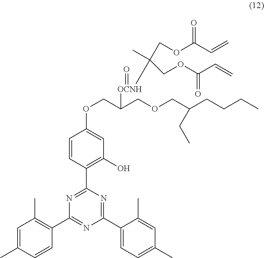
C1=C(C)C=CC(C2=NC(C3=CC=C(C)C=C3C)=NC(C3=C(O)C=C(OCC(COCC(CCCC)CC)[OCNH](=O)C(COC(C=C)=O)(COC(C=C)=O)C)C=C3)=N2)=C1C
